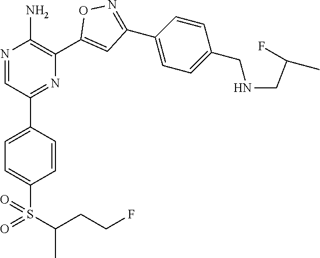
N1=CC(C2=CC=C(S(=O)(C(C)CCF)=O)C=C2)=NC(C2=CC(C3=CC=C(CNCC(C)F)C=C3)=NO2)=C1N
